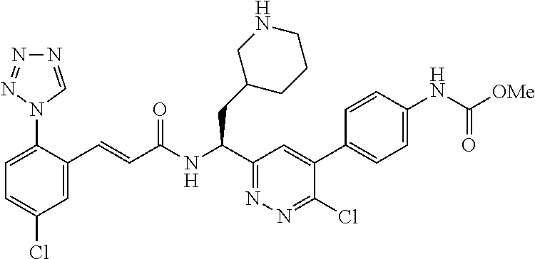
N1=CN(C2=CC=C(Cl)C=C2C=CC(NC(C2=NN=C(Cl)C(C3=CC=C(NC([OMe])=O)C=C3)=C2)CC2CNCCC2)=O)N=N1
